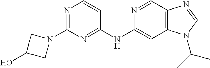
N1=C(N2CC(O)C2)N=C(NC2=CC3=C(C=N2)N=CN3C(C)C)C=C1
